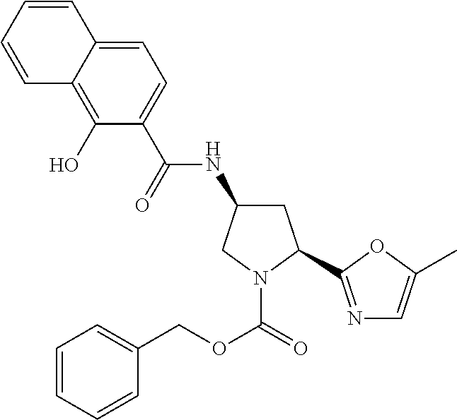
C1=C2C(=C(O)C(C(=O)NC3CC(C4=NC=C(C)O4)N(C(OCC4=CC=CC=C4)=O)C3)=C1)C=CC=C2
